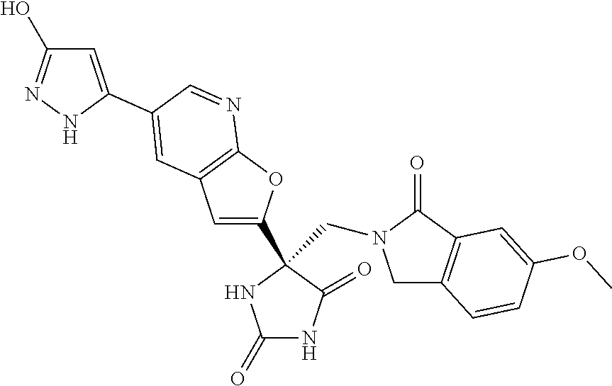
C1(=O)NC(=O)C(C2=CC3=C(O2)N=CC(C2=CC(O)=NN2)=C3)(CN2CC3=C(C2=O)C=C(OC)C=C3)N1
